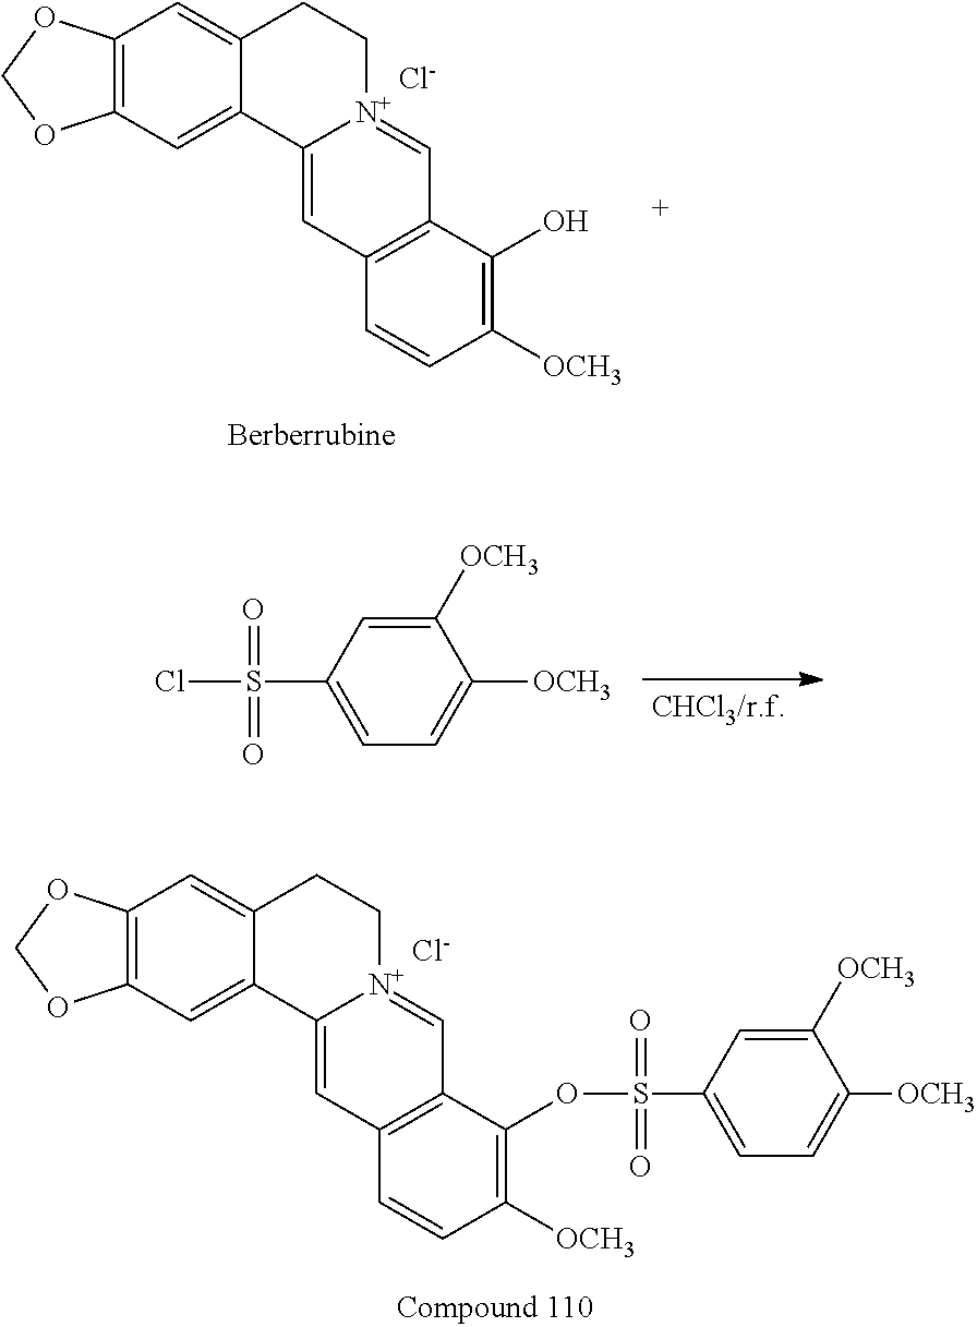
C12=C(C=C3C(=C1)CC[N+]1=CC4=C(C=C31)C=CC([OCH3])=C4O)OCO2.[Cl-].C1([OCH3])=CC(S(=O)(=O)Cl)=CC=C1[OCH3].C12=C(C=C3C(=C1)CC[N+]1=CC4=C(C=C31)C=CC([OCH3])=C4OS(=O)(=O)C1=CC=C([OCH3])C([OCH3])=C1)OCO2.[Cl-]
